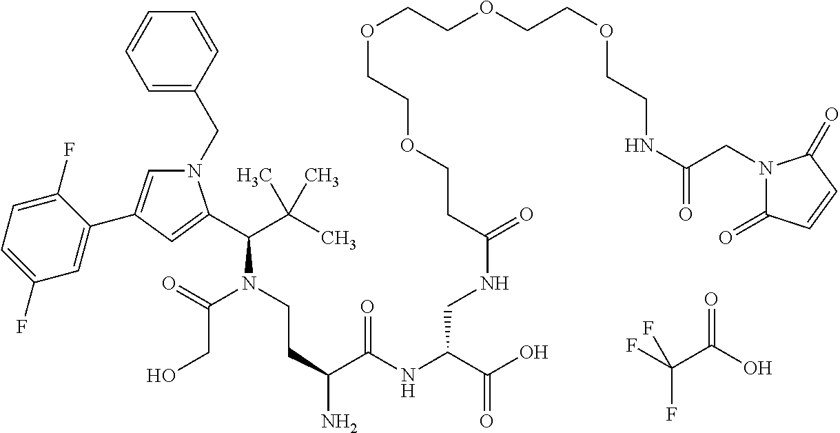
N1(CC2=CC=CC=C2)C=C(C2=CC(F)=CC=C2F)C=C1C(C(C)(C)C)N(CCC(N)C(NC(C(O)=O)CNC(=O)CCOCCOCCOCCOCCNC(=O)CN1C(=O)C=CC1=O)=O)C(=O)CO.FC(C(O)=O)(F)F
